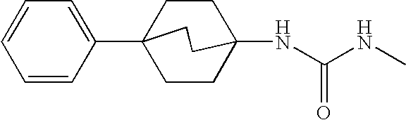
C(NC)(=O)NC12CCC(C3=CC=CC=C3)(CC1)CC2
